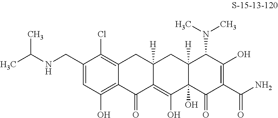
C12=C(Cl)C(CNC(C)C)=CC(O)=C1C(=O)C1=C(O)C3(O)C([H])(CC1([H])C2)C(N(C)C)C(O)=C(C(N)=O)C3=O
